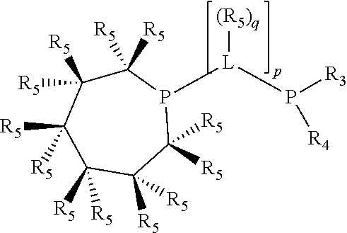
[L]([(R5)q])(P1C([R5])([R5])C([R5])([R5])C([R5])([R5])C([R5])([R5])C([R5])([R5])C1([R5])[R5])P([R4])[R3]
